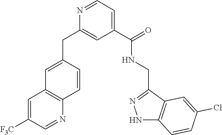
N1=CC=C(C(=O)NCC2=NNC3=C2C=C(Cl)C=C3)C=C1CC1=CC2=C(C=C1)N=CC([F3C])=C2
